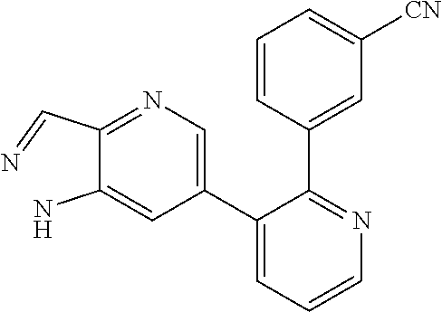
C1(C=N)=NC=C(C2=CC=CN=C2C2=CC([CN])=CC=C2)C=C1N
